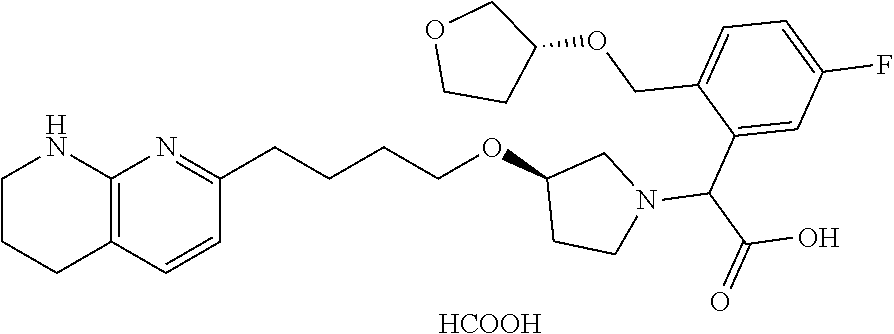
[HCOOH].C1=CC2=C(N=C1CCCCOC1CCN(C(C3=CC(F)=CC=C3COC3COCC3)C(O)=O)C1)NCCC2
